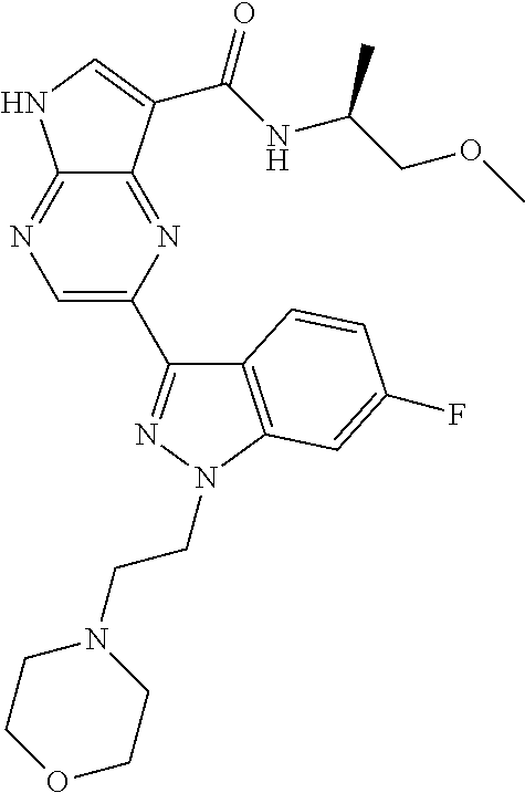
C12=NC=C(C3=NN(CCN4CCOCC4)C4=C3C=CC(F)=C4)N=C1C(C(NC(COC)C)=O)=CN2
